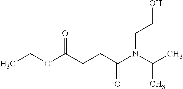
CCOC(CCC(N(C(C)C)CCO)=O)=O
